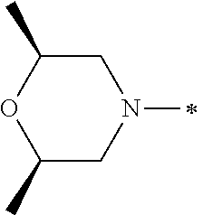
C1(C)CN(C)CC(C)O1
